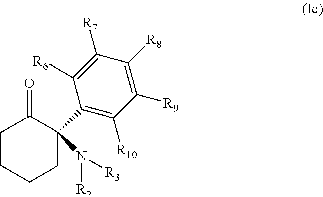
C1([R6])=C([R7])C([R8])=C([R9])C([R10])=C1C1(N([R3])[R2])C(=O)CCCC1
